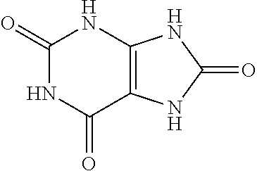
C1(=O)NC(=O)C2=C(N1)NC(=O)N2
